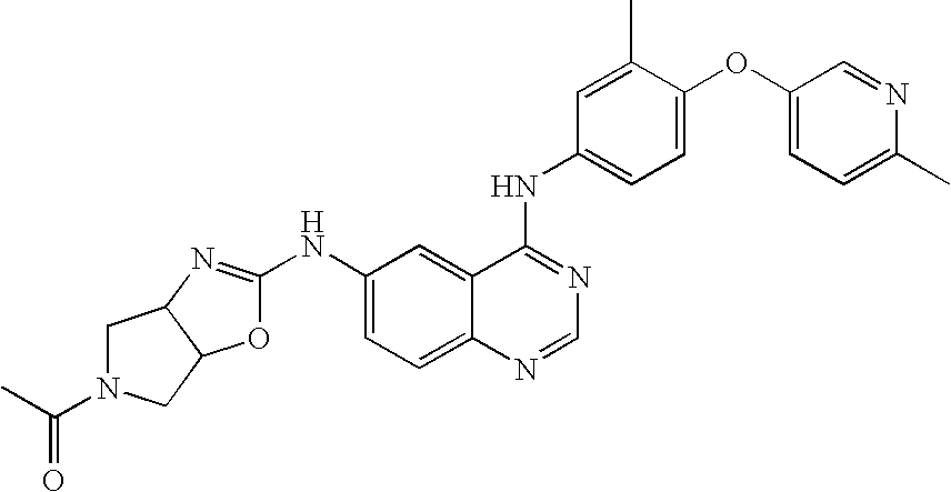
O1C(NC2=CC=C3C(=C2)C(NC2=CC=C(OC4=CC=C(C)N=C4)C(C)=C2)=NC=N3)=NC2C1CN(C(C)=O)C2
